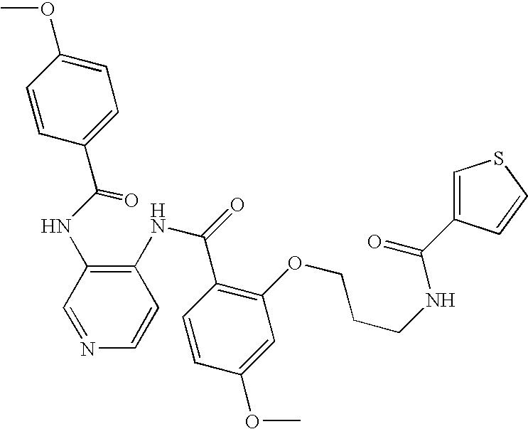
C1(C(NC2=C(NC(=O)C3=C(OCCCNC(=O)C4=CSC=C4)C=C(OC)C=C3)C=CN=C2)=O)=CC=C(OC)C=C1
